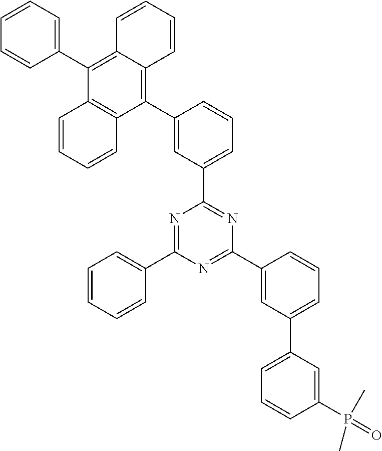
C1(C2=CC(C3=NC(C4=CC(C5=CC=CC(P(=O)(C)C)=C5)=CC=C4)=NC(C4=CC=CC=C4)=N3)=CC=C2)=C2C(=C(C3=CC=CC=C3)C3=C1C=CC=C3)C=CC=C2
